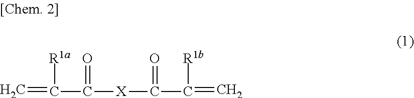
C=C(C([X]C(C(=C)[R1b])=O)=O)[R1a]
